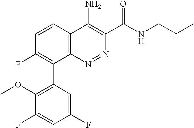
C1(F)=CC(C2=C(F)C=CC3=C2N=NC(C(NCCC)=O)=C3N)=C(OC)C(F)=C1
